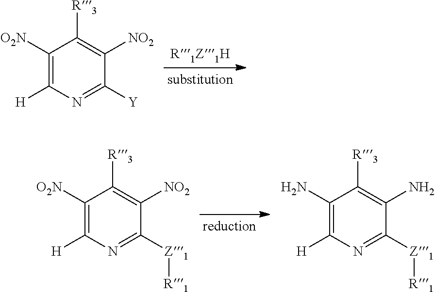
C1([O2N])=C([H])N=C([Y])C([NO2])=C1[R3].C1([O2N])=C([H])N=C([Z1][R1])C([NO2])=C1[R3].C1(N)=C([H])N=C([Z1][R1])C(N)=C1[R3]
